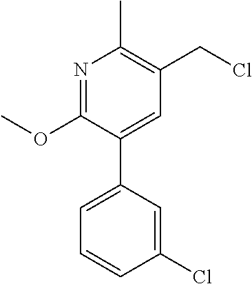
C1(OC)=NC(C)=C(CCl)C=C1C1=CC=CC(Cl)=C1
